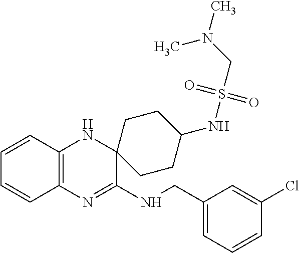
C1=CC2=C(C=C1)N=C(NCC1=CC=CC(Cl)=C1)C1(N2)CCC(NS(=O)(=O)CN(C)C)CC1
